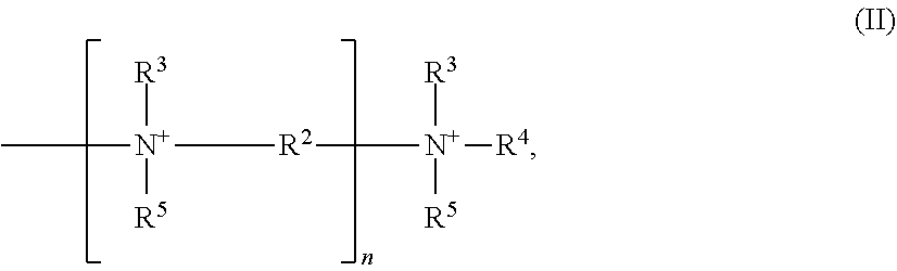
C([N+]([R3])([R5])C[R2]C[N+]([R3])([R5])[R4])C
